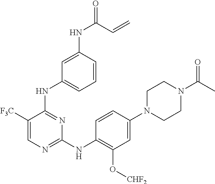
C1(N2CCN(C(=O)C)CC2)=CC(O[CHF2])=C(NC2=NC=C([F3C])C(NC3=CC=CC(NC(=O)C=C)=C3)=N2)C=C1
